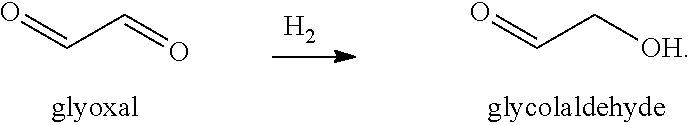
O=CC=O.[H2].O=CC[OH]
